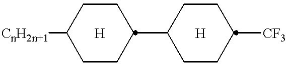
[CnH2n+1]C1CCC(C2CCC([CF3])CC2)CC1.[H].[H]
